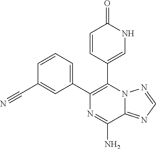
C1(C2=C(C3=CNC(=O)C=C3)N3C(=NC=N3)C(N)=N2)=CC=CC(C#N)=C1
